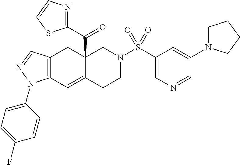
C12(C(C3=NC=CS3)=O)C(=CC3=C(C1)C=NN3C1=CC=C(F)C=C1)CCN(S(C1=CN=CC(N3CCCC3)=C1)(=O)=O)C2
